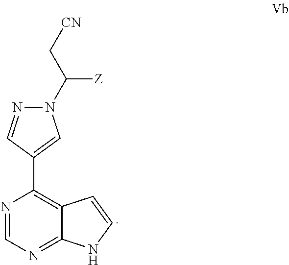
N1=CN=C2C(=C1C1=CN(C(C[CN])[Z])N=C1)C=CN2
